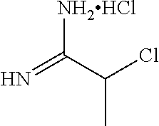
C(C(Cl)C)(=N)[NH2HCl]
